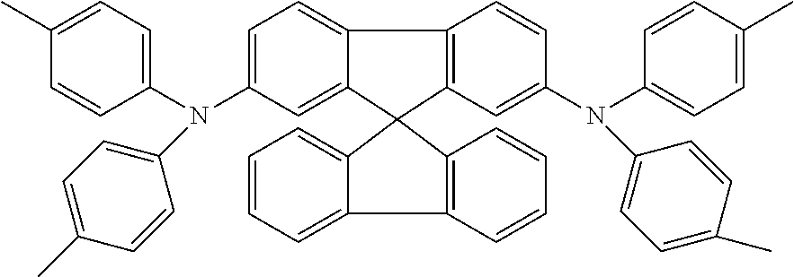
C1=C(N(C2=CC=C(C)C=C2)C2=CC=C(C)C=C2)C=C2C(=C1)C1=C(C23C2=CC=CC=C2C2=C3C=CC=C2)C=C(N(C2=CC=C(C)C=C2)C2=CC=C(C)C=C2)C=C1
